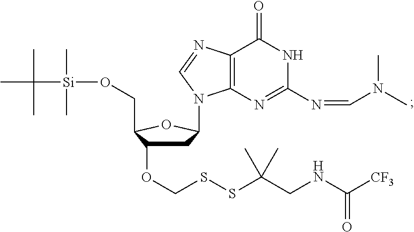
C1C(OCSSC(CNC([CF3])=O)(C)C)C(CO[Si](C)(C)C(C)(C)C)OC1N1C2=C(C(=O)NC(N=CN(C)C)=N2)N=C1
